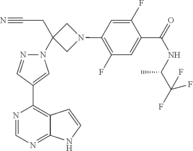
N1(C2(CC#N)CN(C3=C(F)C=C(C(NC(C(F)(F)F)C)=O)C(F)=C3)C2)N=CC(C2=C3C(=NC=N2)NC=C3)=C1
